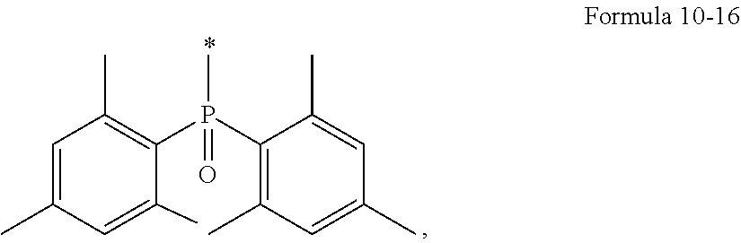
C1=C(C)C=C(C)C(P(C2=C(C)C=C(C)C=C2C)(C)=O)=C1C
